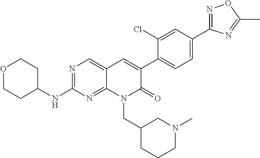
N1=C(C2=CC=C(C3=CC4=CN=C(NC5CCOCC5)N=C4N(CC4CCCN(C)C4)C3=O)C(Cl)=C2)N=C(C)O1
